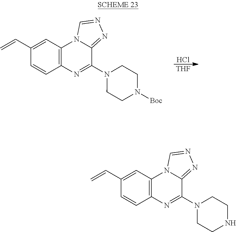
Cl.[THF].C12=C(C=C(C=C)C=C1)N1C(=NN=C1)C(N1CCN([Boc])CC1)=N2.C12=C(C=C(C=C)C=C1)N1C(=NN=C1)C(N1CCNCC1)=N2
